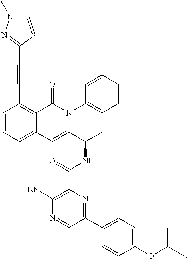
C(#CC1=C2C(=CC=C1)C=C(C(C)NC(C1=C(N)N=CC(C3=CC=C(OC(C)C)C=C3)=N1)=O)N(C1=CC=CC=C1)C2=O)C1=NN(C)C=C1
